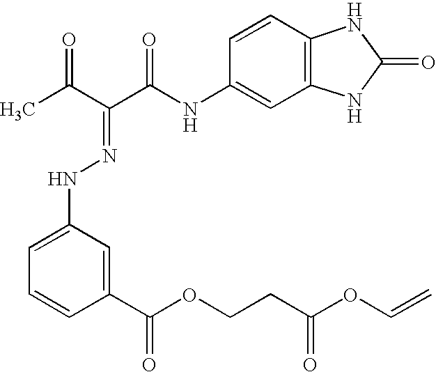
CC(C(C(NC1=CC2=C(C=C1)NC(=O)N2)=O)=NNC1=CC=CC(C(OCCC(OC=C)=O)=O)=C1)=O
